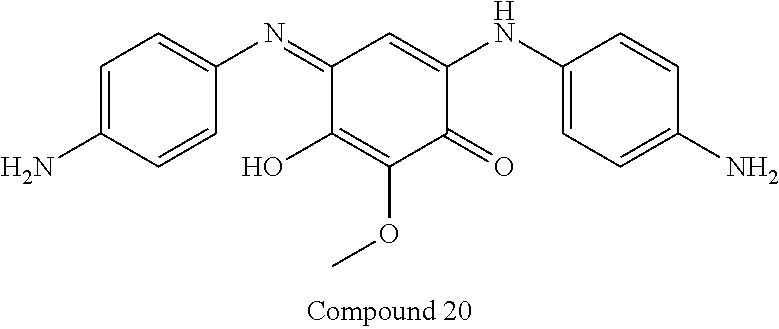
C1=C(N)C=CC(N=C2C(O)=C(OC)C(=O)C(NC3=CC=C(N)C=C3)=C2)=C1
